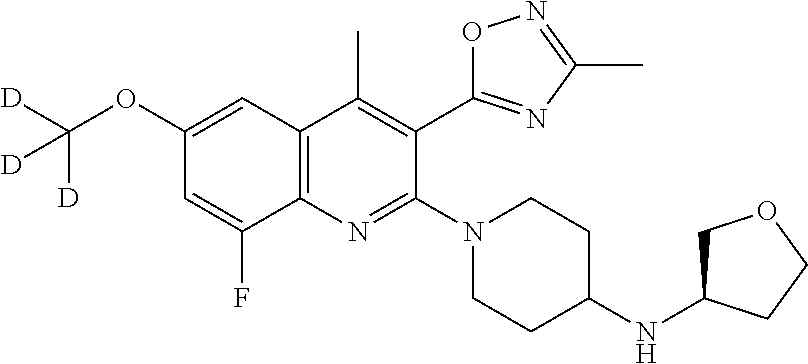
C1(OC([D])([D])[D])=CC2=C(N=C(N3CCC(NC4COCC4)CC3)C(C3=NC(C)=NO3)=C2C)C(F)=C1
